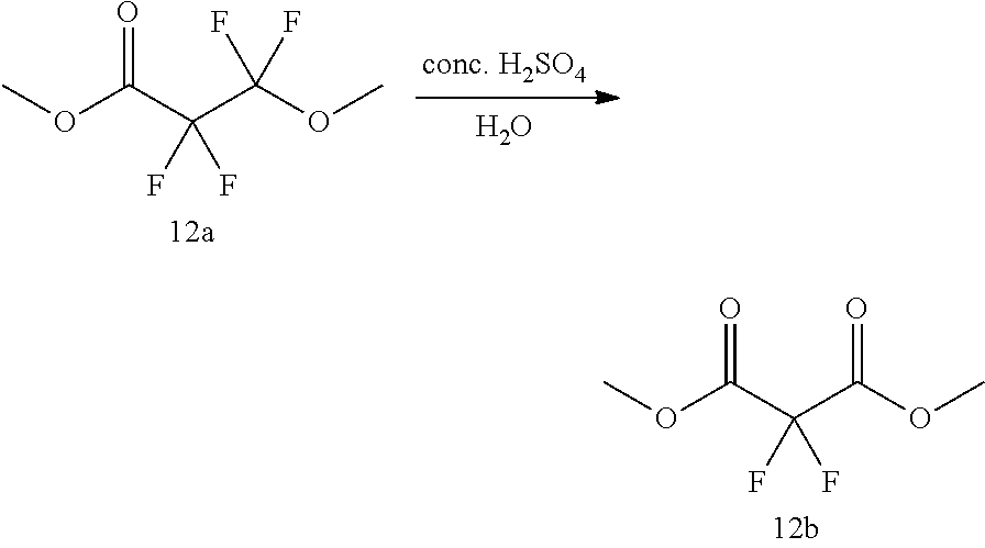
O.C(F)(F)(OC)C(C(OC)=O)(F)F.O(C)C(C(C(OC)=O)(F)F)=O
